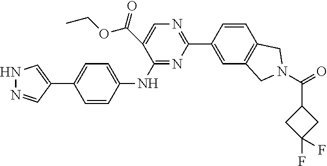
C1=CC(NC2=NC(C3=CC4=C(C=C3)CN(C(=O)C3CC(F)(F)C3)C4)=NC=C2C(=O)OCC)=CC=C1C1=CNN=C1
